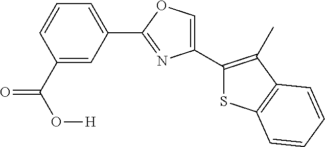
C1(C2=C(C)C3=C(S2)C=CC=C3)=COC(C2=CC=CC(C(O[H])=O)=C2)=N1
